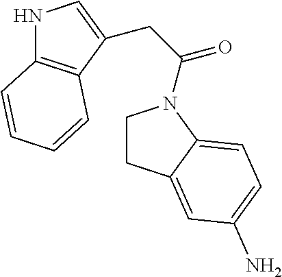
N1C2=C(C(CC(N3CCC4=CC(N)=CC=C43)=O)=C1)C=CC=C2
